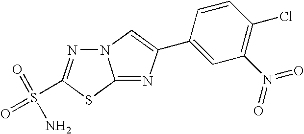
N12N=C(S(=O)(=O)N)SC1=NC(C1=CC(N(=O)=O)=C(Cl)C=C1)=C2
